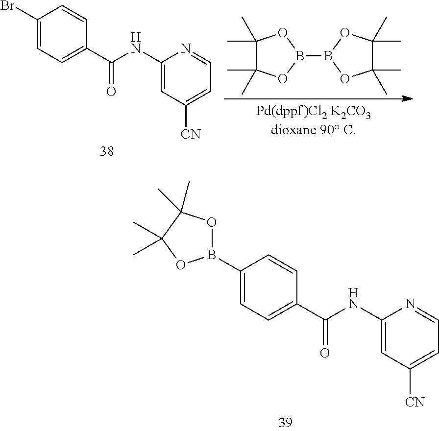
C1(Br)=CC=C(C(NC2=CC([CN])=CC=N2)=O)C=C1.C1(C)(C)C(C)(C)OB(B2OC(C)(C)C(C)(C)O2)O1.C1(B2OC(C)(C)C(C)(C)O2)=CC=C(C(NC2=CC([CN])=CC=N2)=O)C=C1
